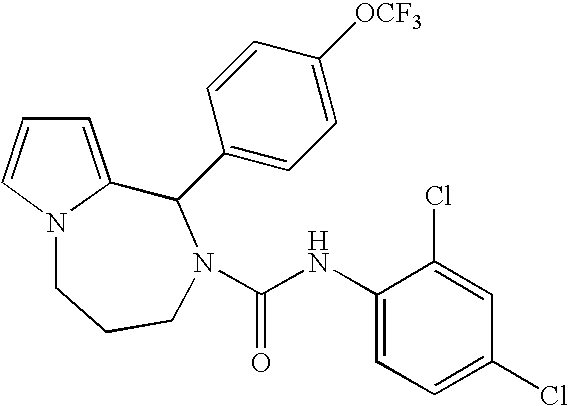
C1=C2N(C=C1)CCCN(C(NC1=CC=C(Cl)C=C1Cl)=O)C2C1=CC=C([OCF3])C=C1
